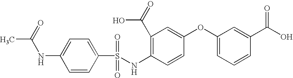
C1=C(NC(=O)C)C=CC(S(=O)(=O)NC2=C(C(O)=O)C=C(OC3=CC=CC(C(=O)O)=C3)C=C2)=C1
